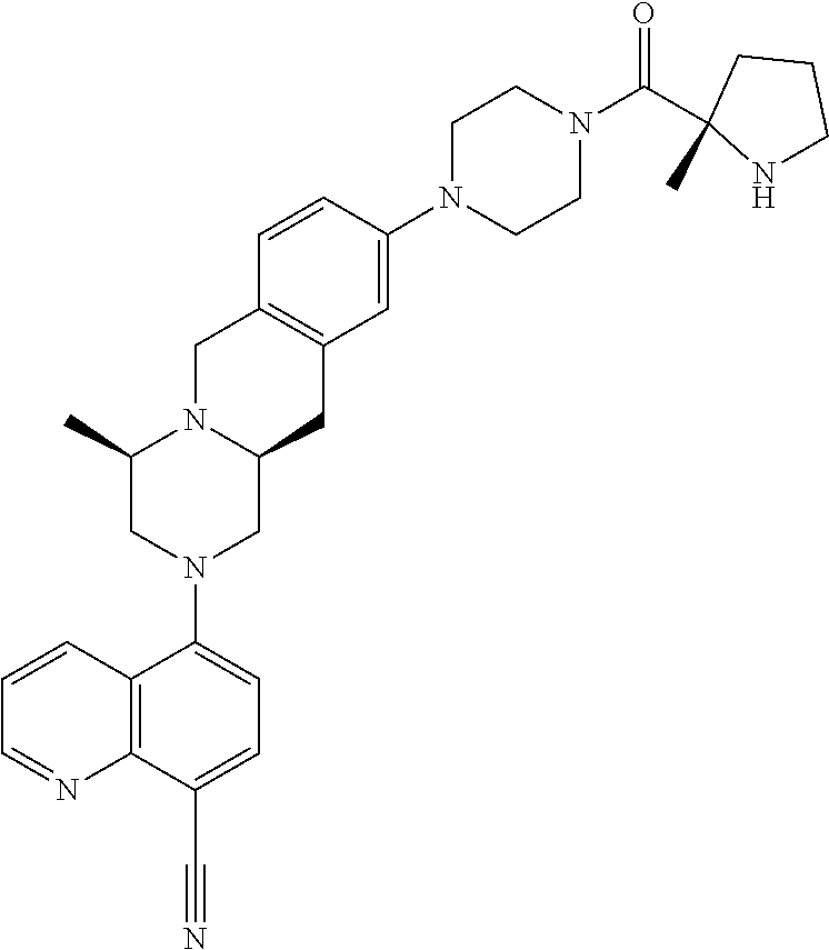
C(#N)C1=CC=C(N2CC3N(CC4=C(C3)C=C(N3CCN(C(C5(C)NCCC5)=O)CC3)C=C4)C(C)C2)C2=C1N=CC=C2
